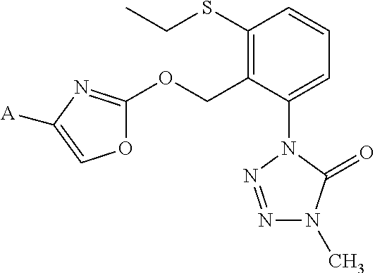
C1(SCC)=C(COC2=NC([A])=CO2)C(N2N=NN(C)C2=O)=CC=C1
